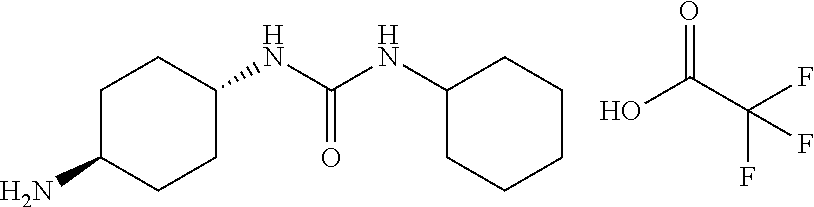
C1C(N)CCC(NC(=O)NC2CCCCC2)C1.OC(C(F)(F)F)=O
